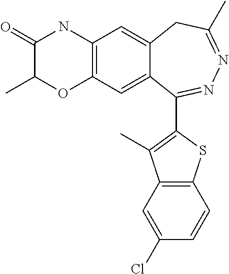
C12=C(C=C3C(=C1)CC(C)=NN=C3C1=C(C)C3=C(S1)C=CC(Cl)=C3)OC(C)C(=O)N2
